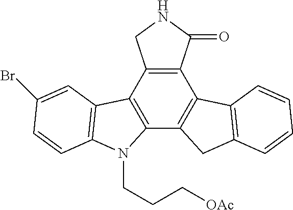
C12=C(C3=C(C4=C1C1=C(C4)C=CC=C1)N(CCC[OAc])C1=C3C=C(Br)C=C1)CNC2=O
